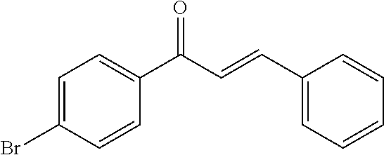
C1=C(Br)C=CC(C(C=CC2=CC=CC=C2)=O)=C1
